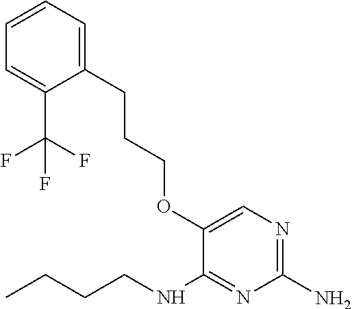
C1(N)=NC=C(OCCCC2=CC=CC=C2C(F)(F)F)C(NCCCC)=N1
